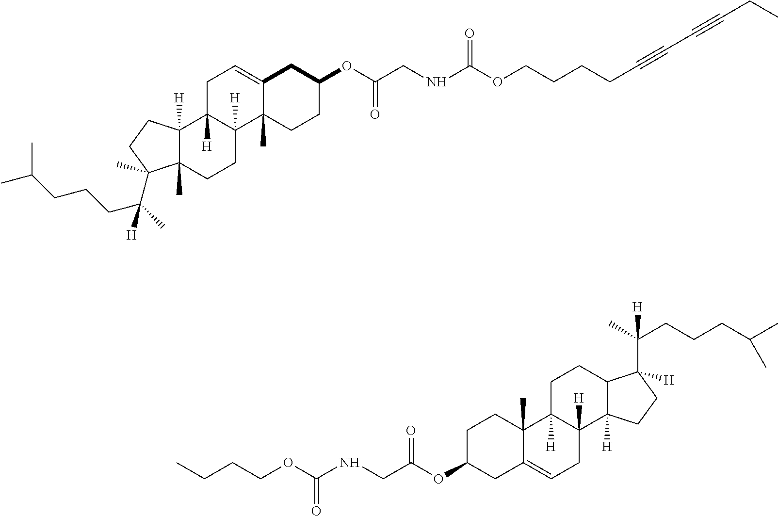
C12([H])C(C)(CCC3([H])C1([H])CC=C1C3(C)CCC(OC(CNC(OCCCCC#CC#CCC)=O)=O)C1)C(C(C)(CCCC(C)C)[H])(C)CC2.C(CCOC(=O)NCC(=O)OC1CC2=CCC3([H])C([H])(C2(C)CC1)CCC1C3([H])CCC1(C(CCCC(C)C)(C)[H])[H])C
